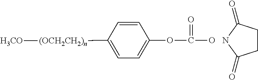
C1CC(=O)NC1=O.OC(OC1=CC=C([(OCH2CH2)n][H3CO])C=C1)=O
